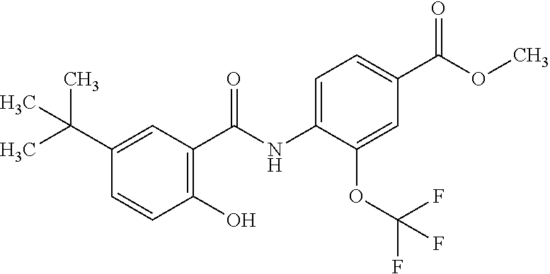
C1(C(C)(C)C)=CC(C(NC2=CC=C(C(OC)=O)C=C2OC(F)(F)F)=O)=C(O)C=C1
